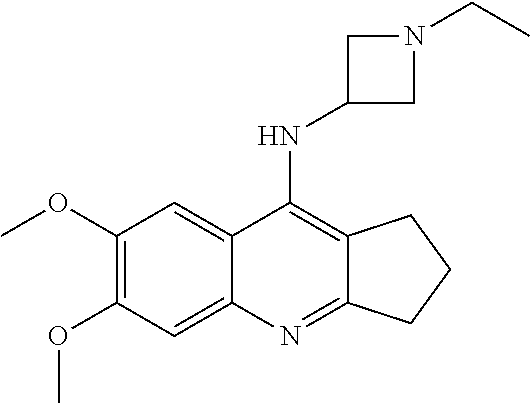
C1(OC)=C(OC)C=C2C(=C1)C(NC1CN(CC)C1)=C1C(=N2)CCC1
